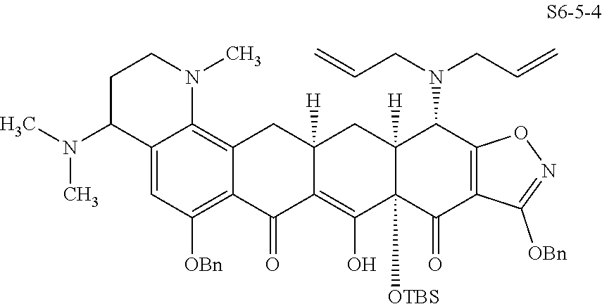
C12=CC([OBn])=C3C(=C1N(C)CCC2N(C)C)CC1([H])C(=C(O)C2([OTBS])C([H])(C1)C(N(CC=C)CC=C)C1=C(C2=O)C([OBn])=NO1)C3=O
